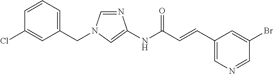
N1=CN(CC2=CC=CC(Cl)=C2)C=C1NC(C=CC1=CN=CC(Br)=C1)=O
